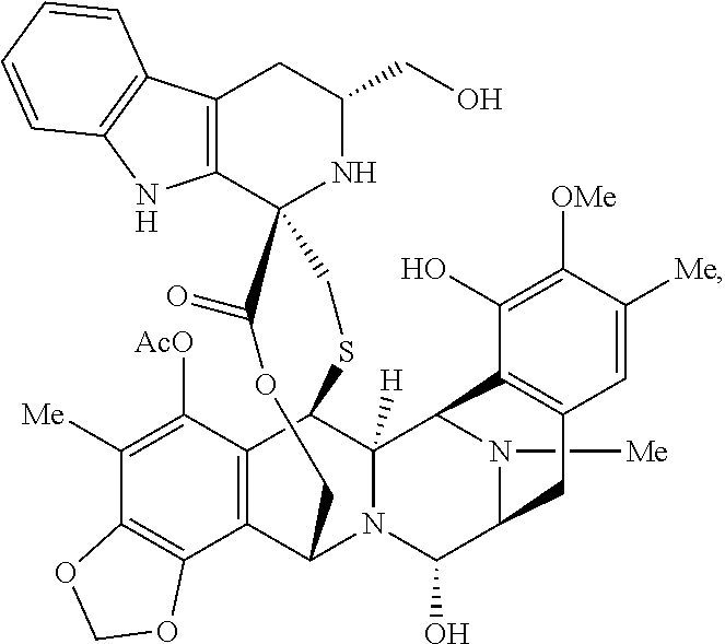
C12=C(CC(CO)NC13CSC1C4=C(C5=C(C([Me])=C4[AcO])OCO5)C(N4C1([H])C1N([Me])C(C4O)CC4=C1C(O)=C([OMe])C([Me])=C4)COC3=O)C1=C(N2)C=CC=C1
